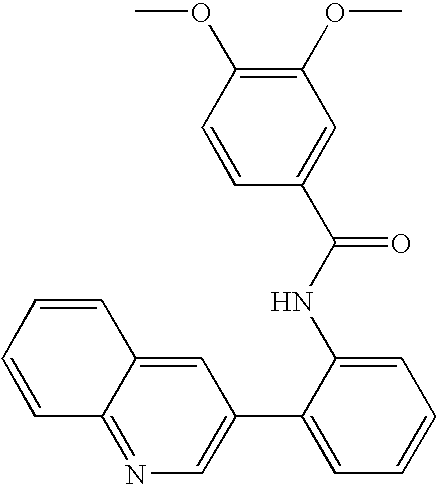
C1=C2C(=NC=C1C1=CC=CC=C1NC(C1=CC(OC)=C(OC)C=C1)=O)C=CC=C2
